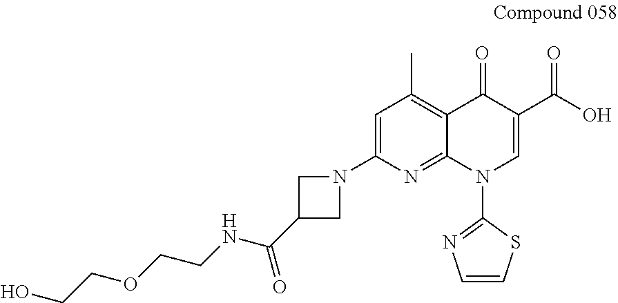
C1=C(N2CC(C(=O)NCCOCCO)C2)N=C2C(=C1C)C(=O)C(C(=O)O)=CN2C1=NC=CS1
